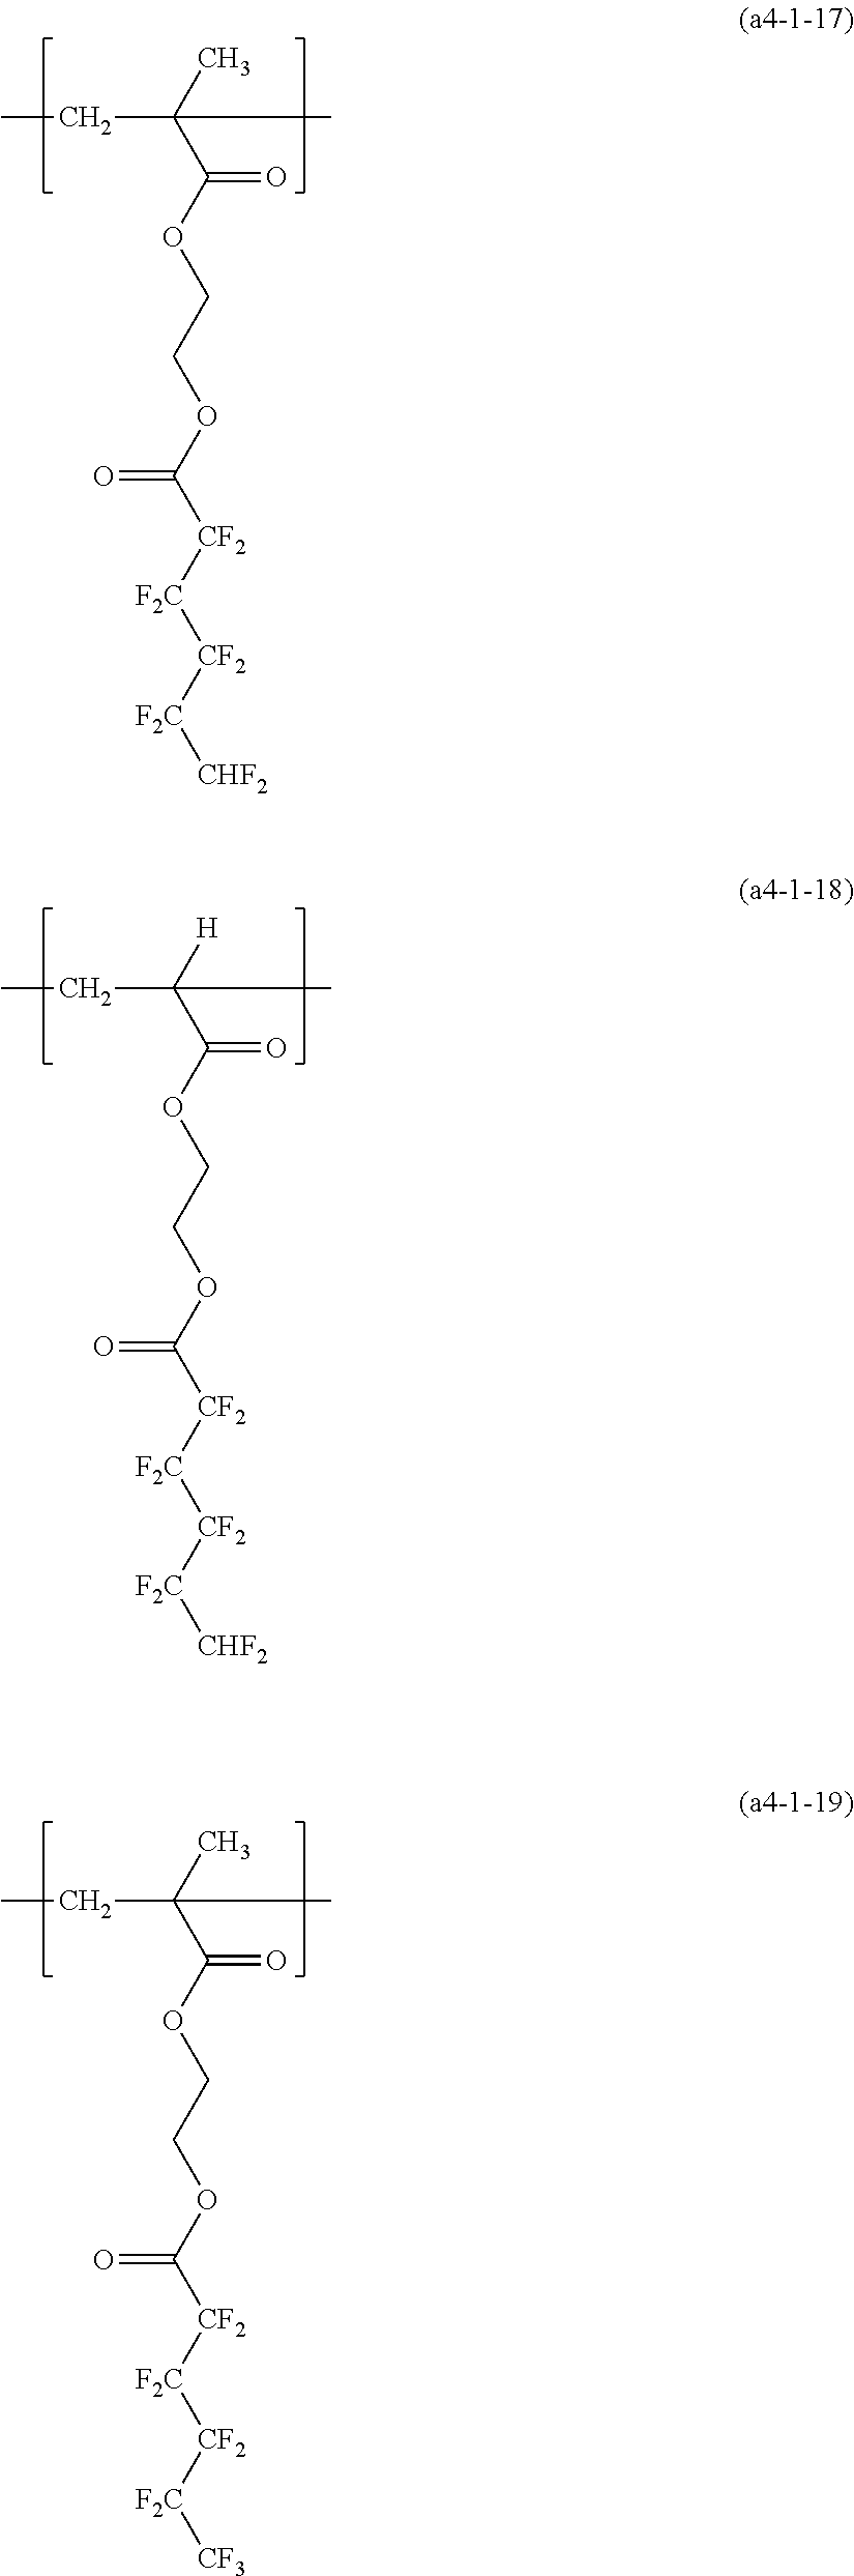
C(OC(C(C)(CC)C)=O)COC([CF2][F2C][CF2][F2C][CHF2])=O.C(OC(C(C)(CC)C)=O)COC([CF2][F2C][CF2][F2C][CF3])=O.C(OC(C([H])(CC)C)=O)COC([CF2][F2C][CF2][F2C][CHF2])=O
